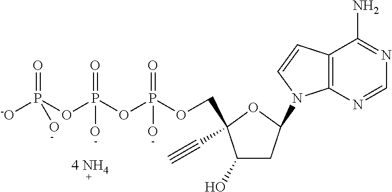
C12=C(N=CN=C1N)N(C1CC(O)C(COP(=O)(OP(=O)(OP([-O])(=O)O)O)O)(C#C)O1)C=C2
